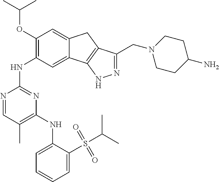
N1=CC(C)=C(NC2=CC=CC=C2S(C(C)C)(=O)=O)N=C1NC1=C(OC(C)C)C=C2C(=C1)C1=C(C2)C(CN2CCC(N)CC2)=NN1
